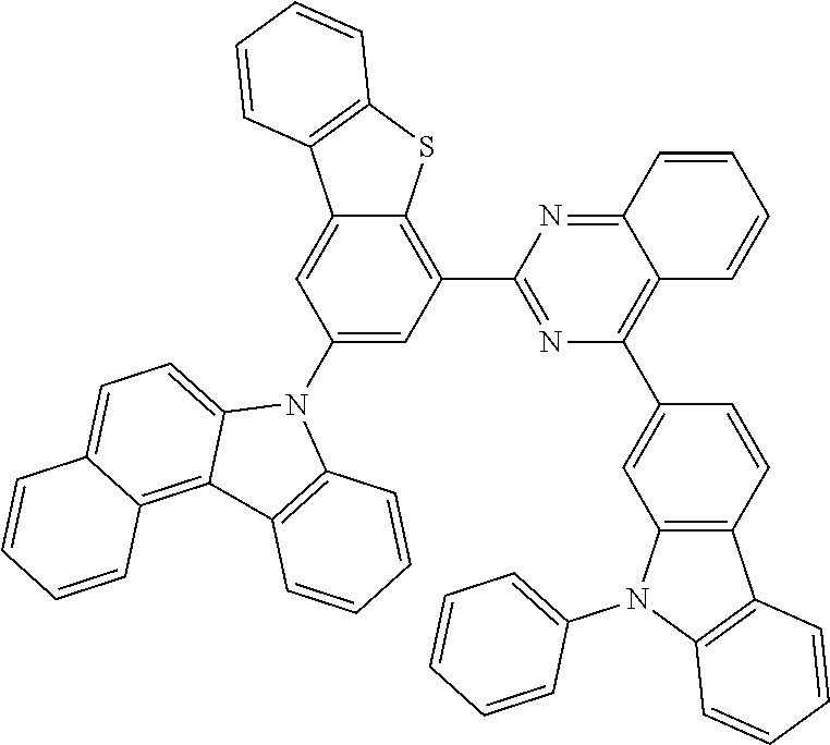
C12=C(C=CC(C3=C4C(=NC(C5=C6C(=CC(N7C8=CC=C9C(=C8C8=C7C=CC=C8)C=CC=C9)=C5)C5=C(S6)C=CC=C5)=N3)C=CC=C4)=C1)C1=C(N2C2=CC=CC=C2)C=CC=C1
